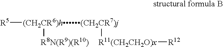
[R5][(CH2CR6)h(CH2CR7)j]([R8N(R9)(R10)])[R11(CH2CH2O)x][R12]
